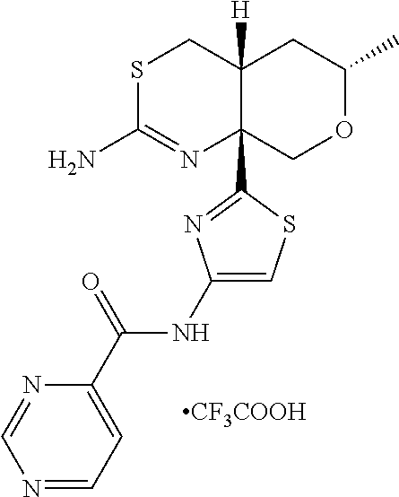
S1C(N)=NC2(C3=NC(NC(C4=CC=NC=N4)=O)=CS3)C([H])(C1)CC(C)OC2.[CF3COOH]
